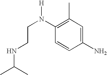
C(NCCN([H])C1=C(C)C=C(N)C=C1)(C)C
